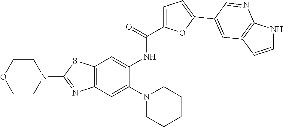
C12=C(SC(N3CCOCC3)=N1)C=C(NC(=O)C1=CC=C(C3=CC4=C(NC=C4)N=C3)O1)C(N1CCCCC1)=C2
